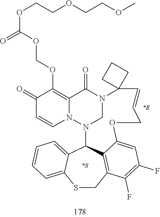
C1(=O)C=CN2C(=C1OCOC(=O)OCCOCCOC)C(=O)N1CN2C2C3=CC=CC=C3SCC3=C2C(=CC(F)=C3F)OCC=CC12CCC2.[*S].[*E]
